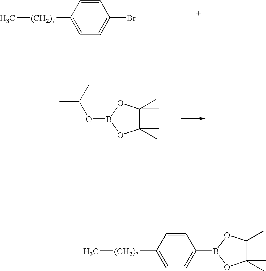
C[(CH2)7]C1=CC=C(Br)C=C1.C1(C)(C)C(C)(C)OB(OC(C)C)O1.C1(C)(C)C(C)(C)OB(C2=CC=C([(CH2)7]C)C=C2)O1
